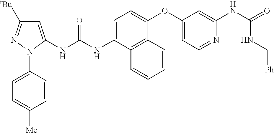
C1=C(NC(NC2=CC([tBu])=NN2C2=CC=C([Me])C=C2)=O)C2=C(C(OC3=CC=NC(NC(=O)NC[Ph])=C3)=C1)C=CC=C2
